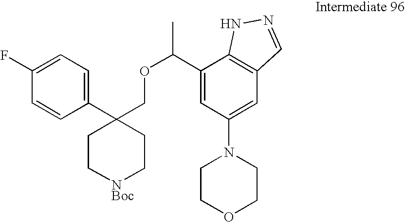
C1(C2(COC(C)C3=CC(N4CCOCC4)=CC4=C3NN=C4)CC[NBoc]CC2)=CC=C(F)C=C1
